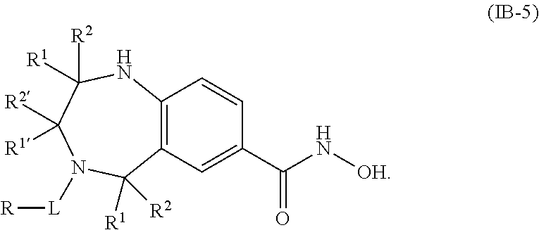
C12=C(C=C(C(=O)N[OH])C=C1)C([R1])([R2])N([L][R])C([R2])([R1])C([R2])([R1])N2
